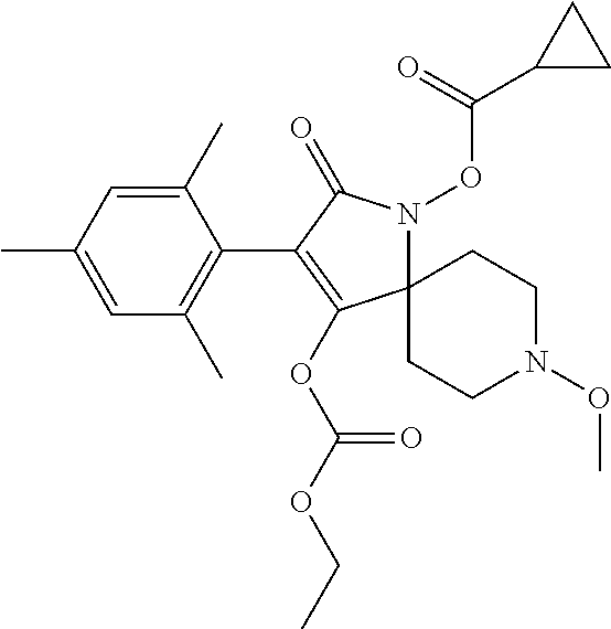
C12(N(OC(C3CC3)=O)C(=O)C(C3=C(C)C=C(C)C=C3C)=C1OC(OCC)=O)CCN(OC)CC2
